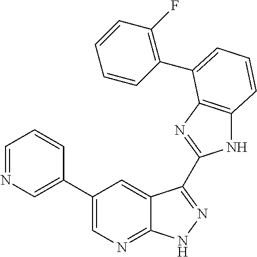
C1(C2=CN=CC=C2)=CN=C2C(=C1)C(C1=NC3=C(N1)C=CC=C3C1=C(F)C=CC=C1)=NN2
